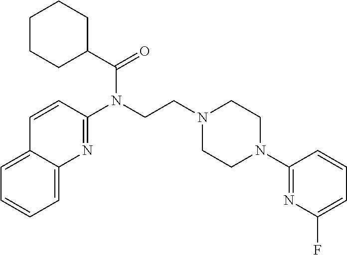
C(N1CCN(C2=NC(F)=CC=C2)CC1)CN(C1=NC2=CC=CC=C2C=C1)C(=O)C1CCCCC1
